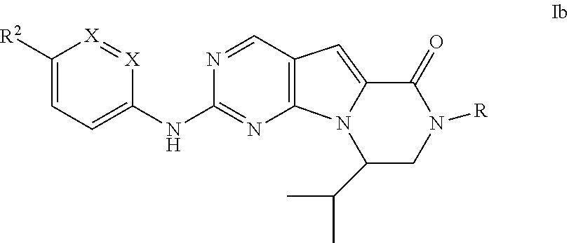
C1([R2])=CC=C(NC2=NC3=C(C=N2)C=C2C(=O)N([R])CC(C(C)C)N32)[X]=[X]1
